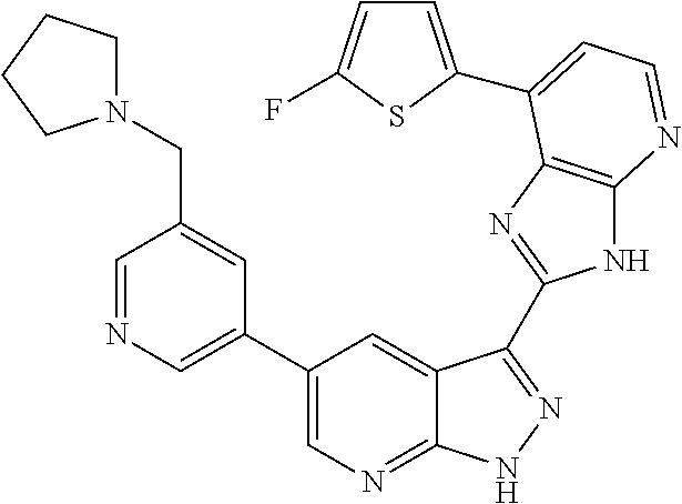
C1=NC=C(C2=CN=C3C(=C2)C(C2=NC4=C(N2)N=CC=C4C2=CC=C(F)S2)=NN3)C=C1CN1CCCC1
